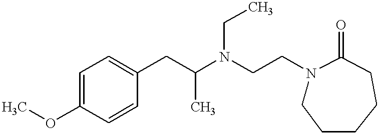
C1=CC(OC)=CC=C1CC(N(CCN1CCCCCC1=O)CC)C
